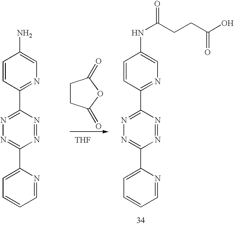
N1=C(C2=NC=C(NC(CCC(O)=O)=O)C=C2)N=NC(C2=CC=CC=N2)=N1.N1=C(C2=NC=C(N)C=C2)N=NC(C2=CC=CC=N2)=N1.[THF].C1CC(=O)OC1=O
